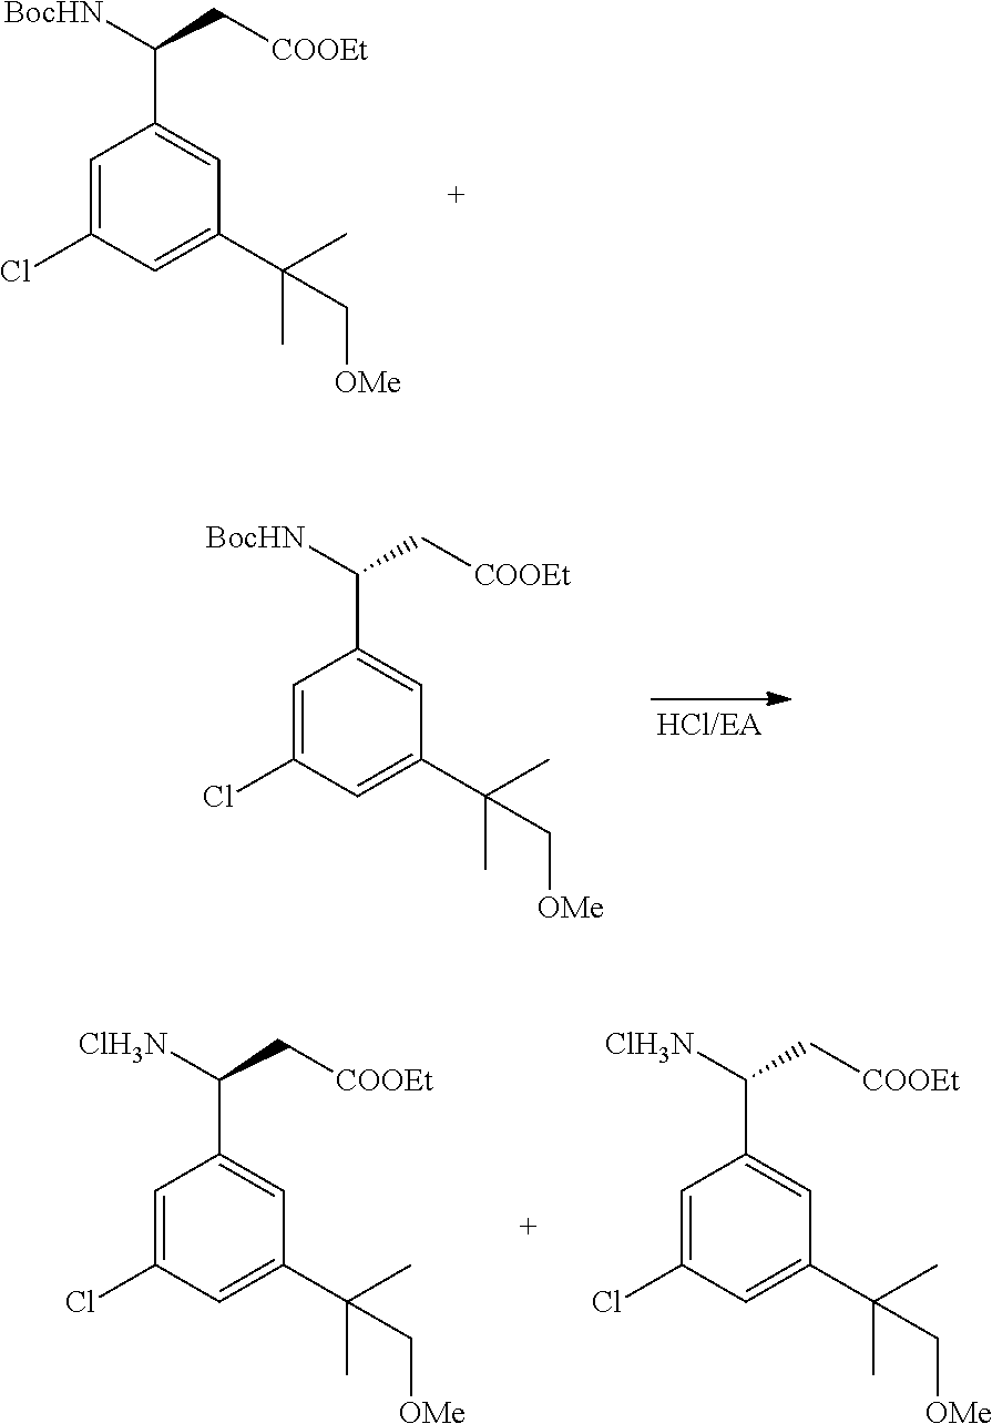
C1(C([BocHN])C[COOEt])=CC(C(C)(C)C[OMe])=CC(Cl)=C1.C1(C([BocHN])C[COOEt])=CC(C(C)(C)C[OMe])=CC(Cl)=C1.C1(C([ClH3N])C[COOEt])=CC(C(C)(C)C[OMe])=CC(Cl)=C1.C1(C([ClH3N])C[COOEt])=CC(C(C)(C)C[OMe])=CC(Cl)=C1
